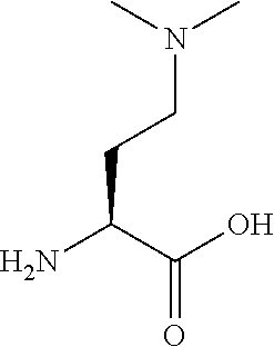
NC(C(O)=O)CCN(C)C
